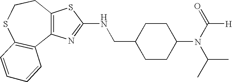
C12=C(CCSC3=C1C=CC=C3)SC(NCC1CCC(N(C([H])=O)C(C)C)CC1)=N2
